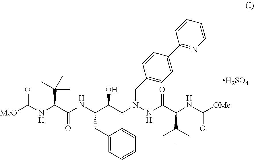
[MeO]C(NC(C(NC(C(CN(NC(C(NC([OMe])=O)C(C)(C)C)=O)CC1=CC=C(C2=NC=CC=C2)C=C1)O)CC1=CC=CC=C1)=O)C(C)(C)C)=O.[H2SO4]
